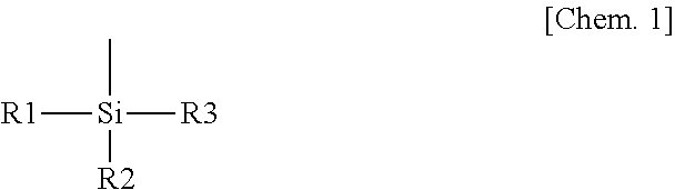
[Si]([R2])(C)([R3])[R1]
